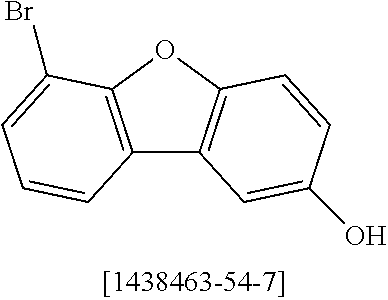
C12=C(OC3=C1C=C(O)C=C3)C(Br)=CC=C2
